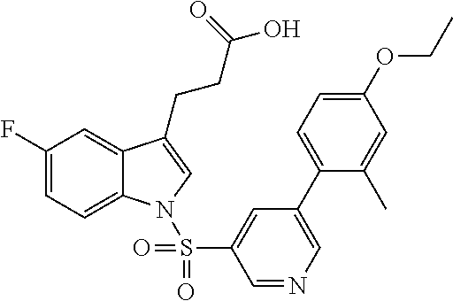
C1(F)=CC=C2C(=C1)C(CCC(=O)O)=CN2S(C1=CC(C2=CC=C(OCC)C=C2C)=CN=C1)(=O)=O
